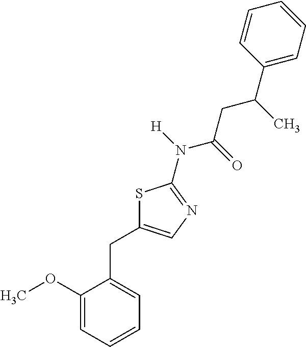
C1(OC)=CC=CC=C1CC1=CN=C(N([H])C(=O)CC(C)C2=CC=CC=C2)S1
